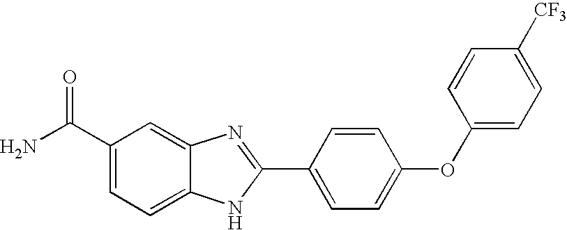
C1(C(N)=O)=CC=C2C(=C1)N=C(C1=CC=C(OC3=CC=C([CF3])C=C3)C=C1)N2
